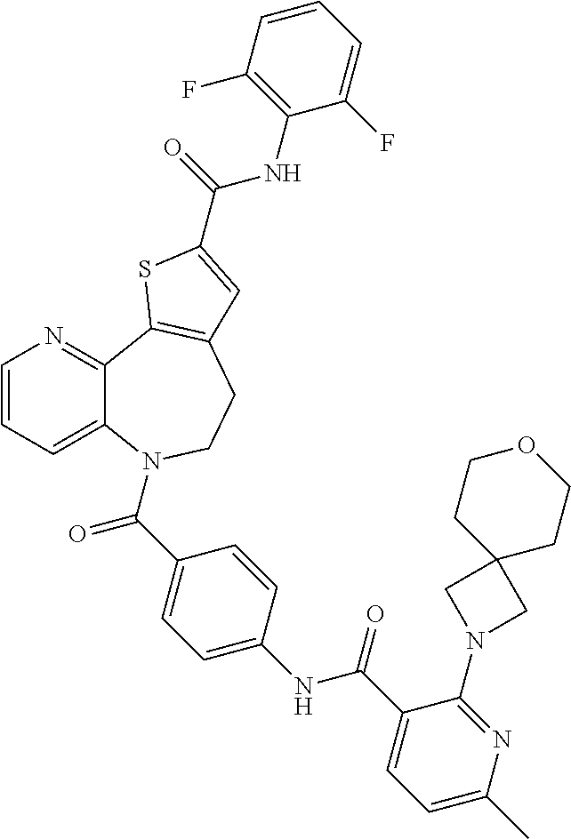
C1=CC=C2C(=N1)C1=C(CCN2C(C2=CC=C(NC(C3=CC=C(C)N=C3N3CC4(C3)CCOCC4)=O)C=C2)=O)C=C(C(=O)NC2=C(F)C=CC=C2F)S1
